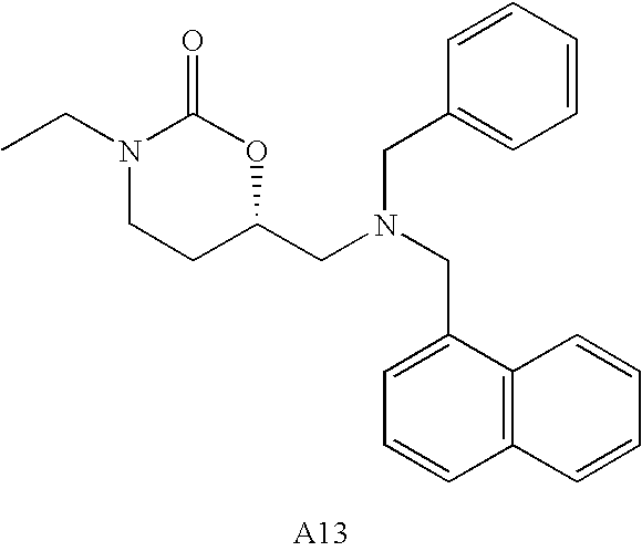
C1=CC=CC(CN(CC2OC(=O)N(CC)CC2)CC2=CC=CC3=C2C=CC=C3)=C1
